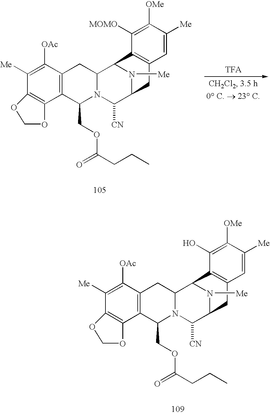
C1([Me])=C([OAc])C2=C(C(COC(=O)CCC)N3C(C2)C2C4=C(C=C([Me])C([OMe])=C4O)CC(C3[CN])N2[Me])C2=C1OCO2.C1([Me])=C([OAc])C2=C(C(COC(=O)CCC)N3C(C2)C2C4=C(C=C([Me])C([OMe])=C4[MOMO])CC(C3[CN])N2[Me])C2=C1OCO2
